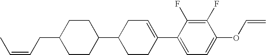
C1(F)=C(F)C(C2=CCC(C3CCC(CC=CC)CC3)CC2)=CC=C1OC=C
